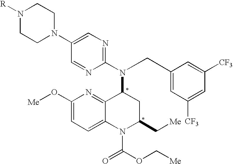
C1(N2CCN([R])CC2)=CN=C(N(C2C3=NC(O[Me])=CC=C3N(C(OC[Me])=O)C(C[Me])C2)CC2=CC([CF3])=CC([CF3])=C2)N=C1
